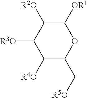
C1([OR1])C([R2O])C([R3O])C([R4O])C(C[R5O])O1
